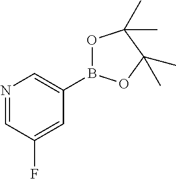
N1=CC(F)=CC(B2OC(C)(C)C(C)(C)O2)=C1
